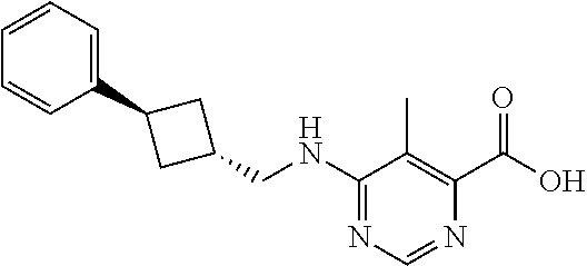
N(C1=NC=NC(C(O)=O)=C1C)CC1CC(C2=CC=CC=C2)C1
